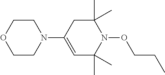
C1CN(C2=CC(C)(C)N(OCCC)C(C)(C)C2)CCO1
